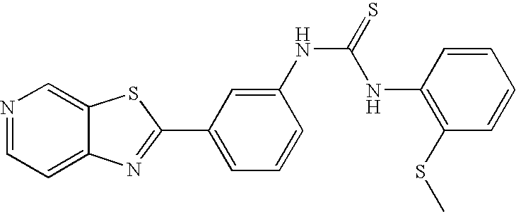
C12=CC=NC=C1SC(C1=CC=CC(NC(NC3=C(SC)C=CC=C3)=S)=C1)=N2
